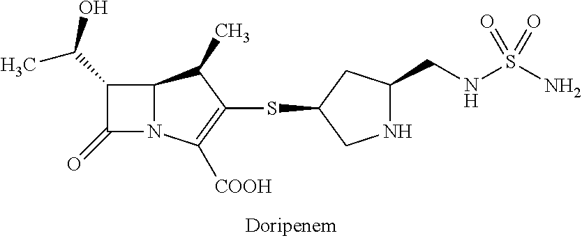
C12N(C([COOH])=C(SC3CNC(CNS(N)(=O)=O)C3)C1C)C(=O)C2C(O)C
